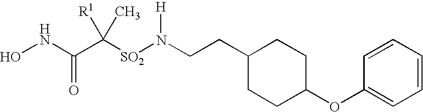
N(CCC1CCC(OC2=CC=CC=C2)CC1)([SO2]C(C(NO)=O)([R1])C)[H]
